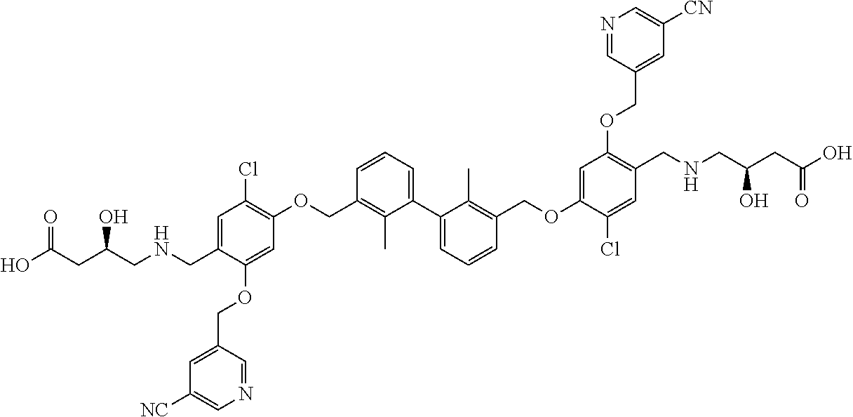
C1=C(CNCC(CC(O)=O)O)C(OCC2=CC([NC])=CN=C2)=CC(OCC2=C(C)C(C3=CC=CC(COC4=CC(OCC5=CC([CN])=CN=C5)=C(CNCC(CC(O)=O)O)C=C4Cl)=C3C)=CC=C2)=C1Cl
